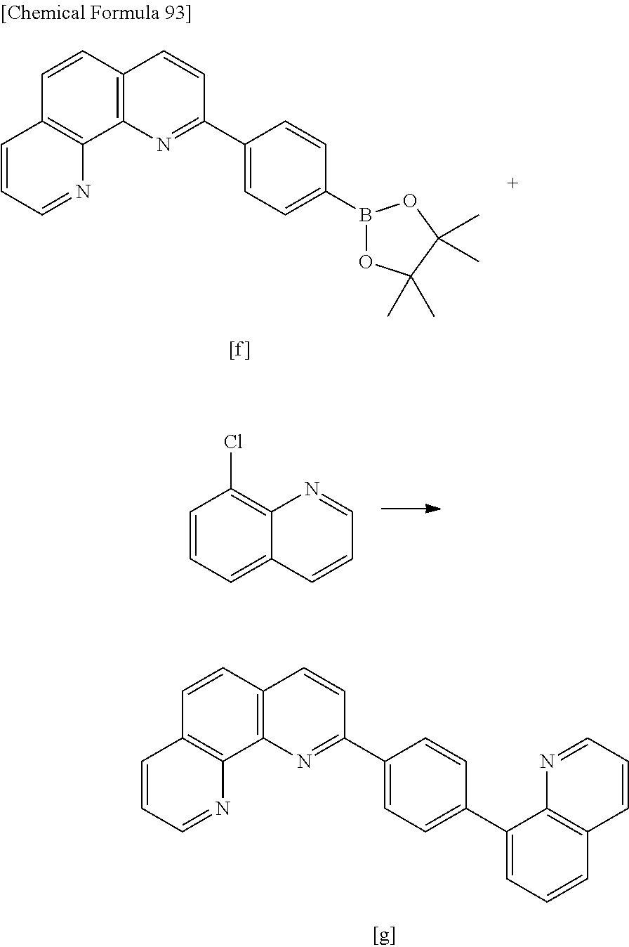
C12=C(C3=C(C=C1)C=CC(C1=CC=C(C4=CC=CC5=C4N=CC=C5)C=C1)=N3)N=CC=C2.C12=C(C3=C(C=C1)C=CC(C1=CC=C(B4OC(C)(C)C(C)(C)O4)C=C1)=N3)N=CC=C2.C1=CC=C2C(=C1Cl)N=CC=C2
